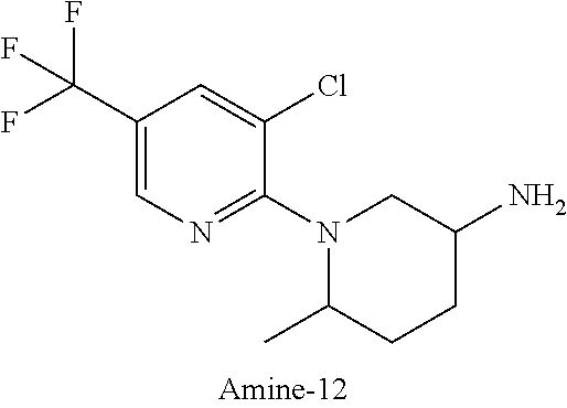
C1(C(F)(F)F)=CN=C(N2C(C)CCC(N)C2)C(Cl)=C1
